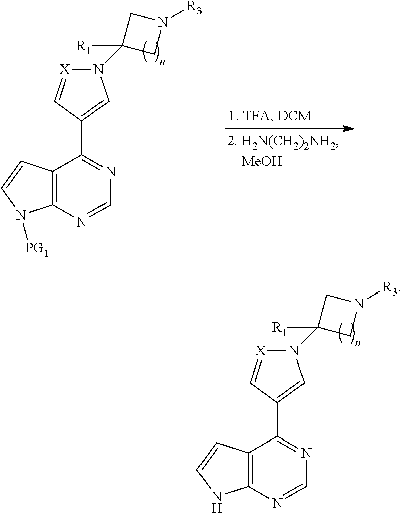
C12=C(N=CN=C1C1=CN(C3([R1])CN([R3])C3)[X]=C1)N([PG1])C=C2.C12=C(N=CN=C1C1=CN(C3([R1])CN([R3])C3)[X]=C1)NC=C2
